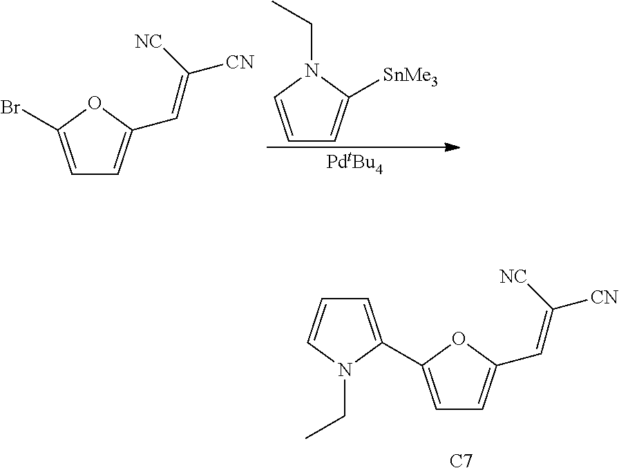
C1=C(Br)OC(C=C([NC])[CN])=C1.C(N1C=CC=C1[SnMe3])C.[PdtBu4].C1=C(C2=CC=CN2CC)OC(C=C([NC])[CN])=C1.[C7]
